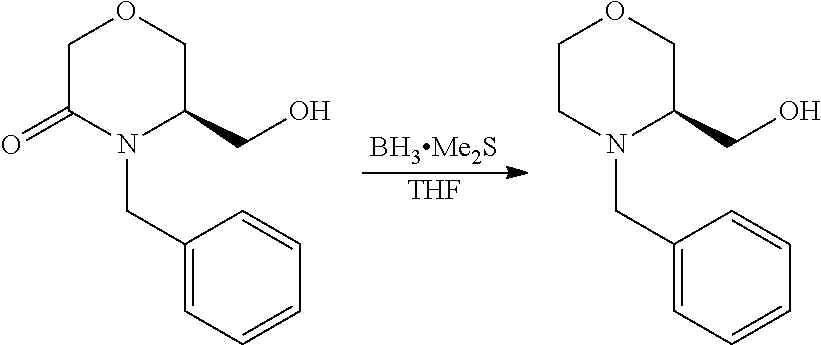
[THF].C1C(=O)N(CC2=CC=CC=C2)C(CO)CO1.C1CN(CC2=CC=CC=C2)C(CO)CO1
